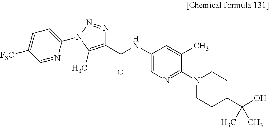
C1(C(NC2=CN=C(N3CCC(C(O)(C)C)CC3)C(C)=C2)=O)=C(C)N(C2=CC=C([F3C])C=N2)N=N1
